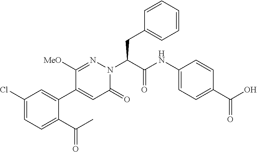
C1(Cl)=CC=C(C(C)=O)C(C2=CC(=O)N(C(CC3=CC=CC=C3)C(NC3=CC=C(C(O)=O)C=C3)=O)N=C2[MeO])=C1
